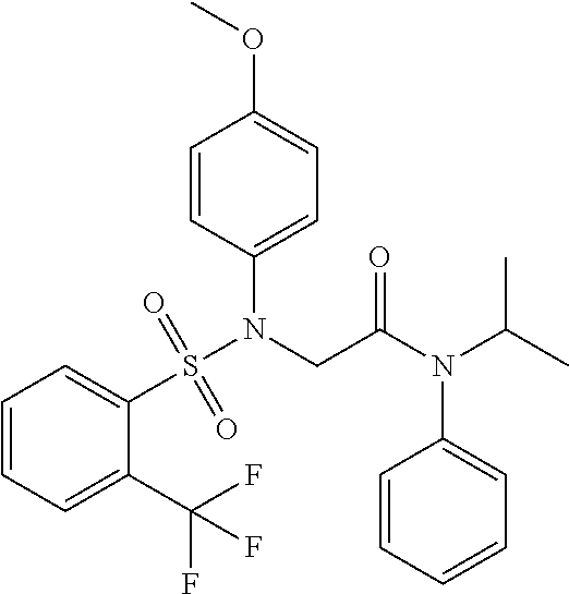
C1=CC=C(C(F)(F)F)C(S(N(CC(N(C(C)C)C2=CC=CC=C2)=O)C2=CC=C(OC)C=C2)(=O)=O)=C1
